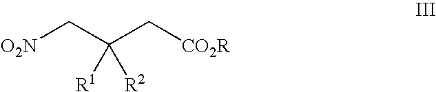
[O2N]CC(C[CO2R])([R1])[R2]
